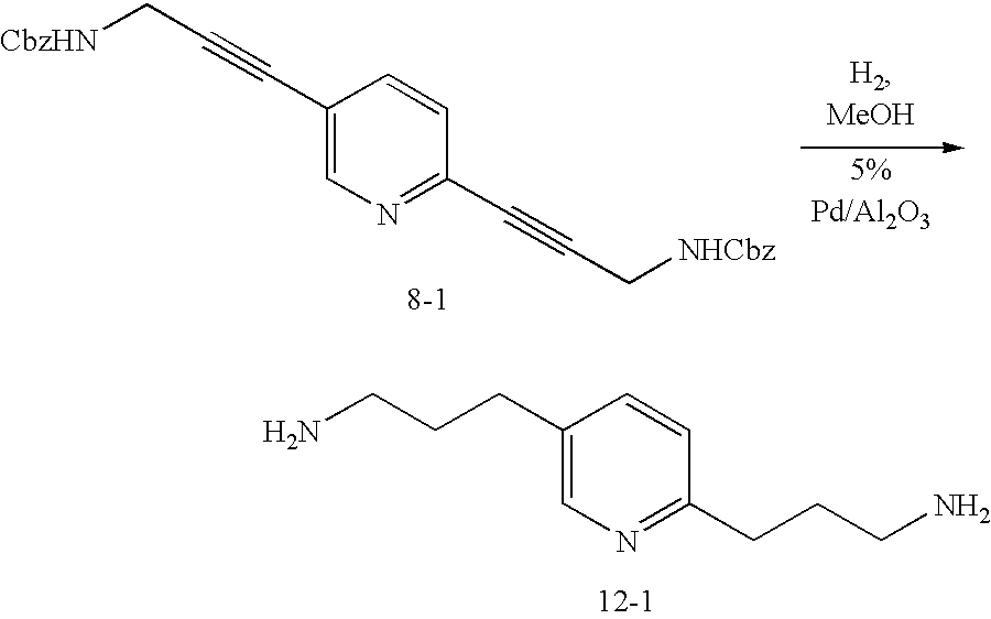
C1(CCCN)=CN=C(CCCN)C=C1.C1(C#CC[CbzHN])=CN=C(C#CC[NHCbz])C=C1
